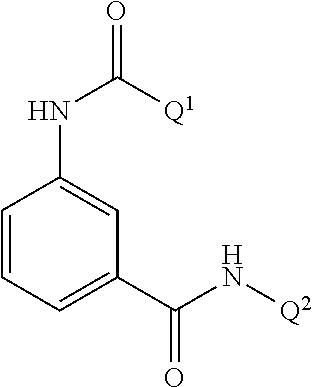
C1=CC=C(C(N[Q2])=O)C=C1NC([Q1])=O
